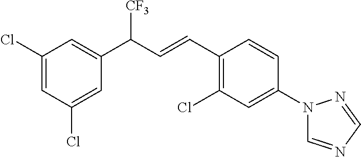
C1(Cl)=CC(C(C=CC2=C(Cl)C=C(N3C=NC=N3)C=C2)[CF3])=CC(Cl)=C1
